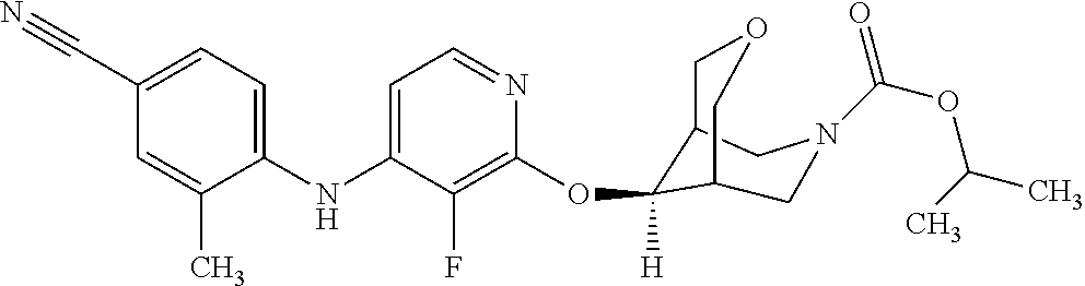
C1(NC2=CC=NC(OC3([H])C4COCC3CN(C(OC(C)C)=O)C4)=C2F)=CC=C(C#N)C=C1C
